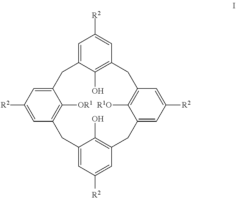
C1=C2C(O)=C(C=C1[R2])CC1=C([R1O])C(=CC([R2])=C1)CC1=C(O)C(=CC([R2])=C1)CC1=C([OR1])C(=CC([R2])=C1)C2
